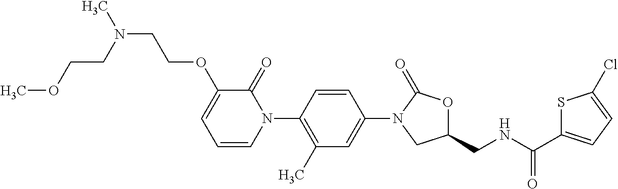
C1=C(N2CC(CNC(C3=CC=C(Cl)S3)=O)OC2=O)C=CC(N2C(=O)C(OCCN(CCOC)C)=CC=C2)=C1C
